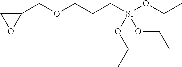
C1(COCCC[Si](OCC)(OCC)OCC)CO1
